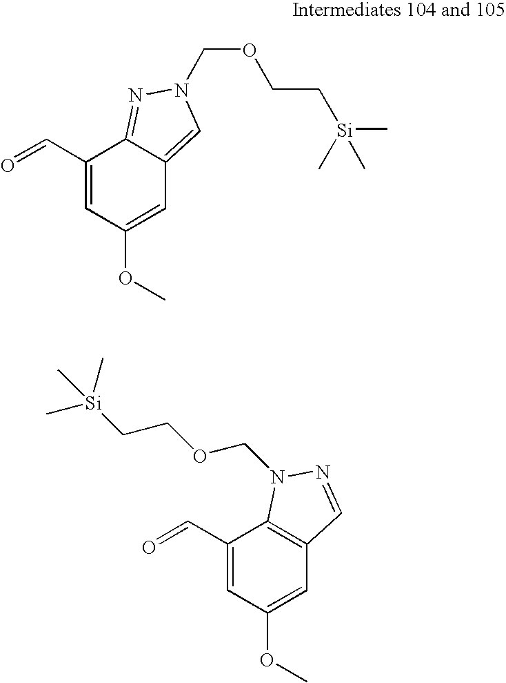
C1(C=O)=CC(OC)=CC2=CN(COCC[Si](C)(C)C)N=C12.C1(C=O)=CC(OC)=CC2=C1N(COCC[Si](C)(C)C)N=C2
